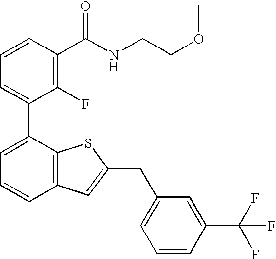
C1=C(C2=CC=CC3=C2SC(CC2=CC=CC(C(F)(F)F)=C2)=C3)C(F)=C(C(NCCOC)=O)C=C1
